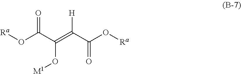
O=C(C(=C(C(O[Ra])=O)[H])O[M1])O[Ra]
